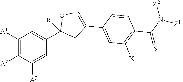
C1([A1])=C([A2])C([A3])=CC(C2([R])CC(C3=CC([X])=C(C(N([Z1])[Z2])=S)C=C3)=NO2)=C1
